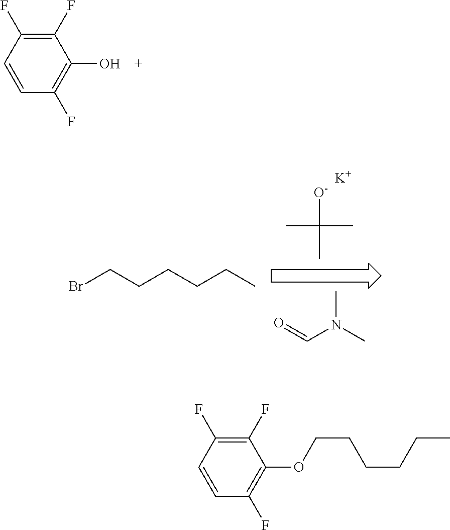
C1(F)=C(O)C(F)=C(F)C=C1.[O-]C(C)(C)C.[K].O=CN(C)C.BrCCCCCC.C1(F)=C(OCCCCCC)C(F)=C(F)C=C1
